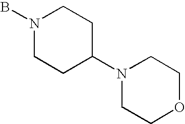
BN1CCC(N2CCOCC2)CC1
